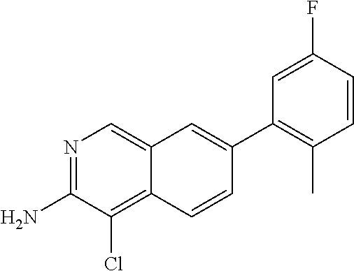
N1=C(N)C(Cl)=C2C(=C1)C=C(C1=C(C)C=CC(F)=C1)C=C2
